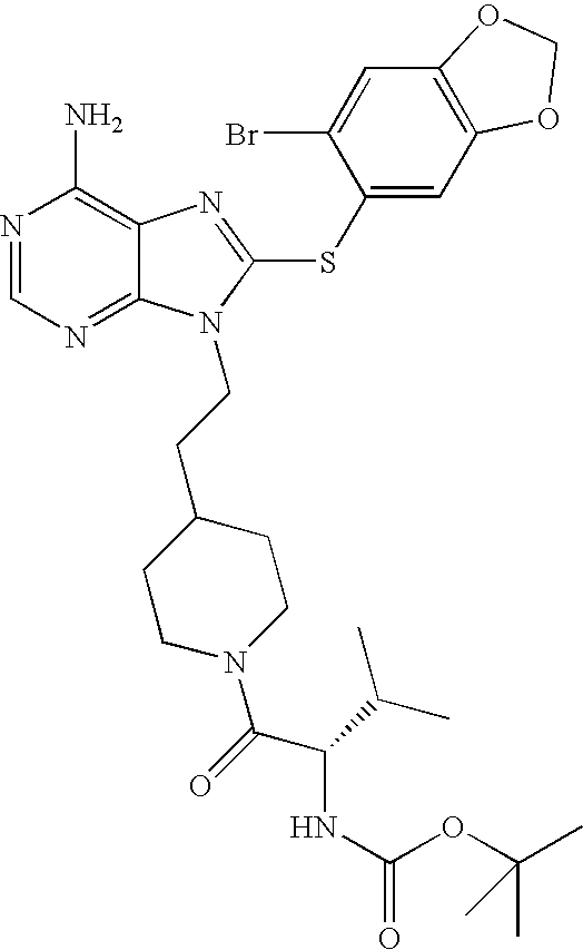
N1=CN=C2C(=C1N)N=C(SC1=CC3=C(C=C1Br)OCO3)N2CCC1CCN(C(=O)C(NC(=O)OC(C)(C)C)C(C)C)CC1
